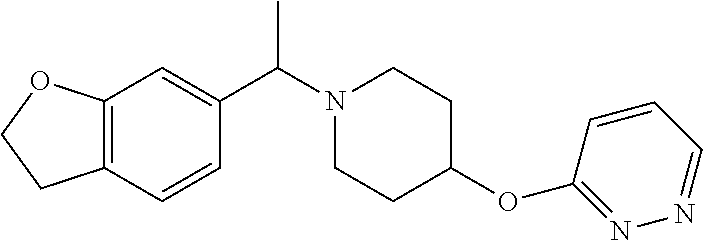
C1CN(C(C2=CC3=C(CCO3)C=C2)C)CCC1OC1=NN=CC=C1
